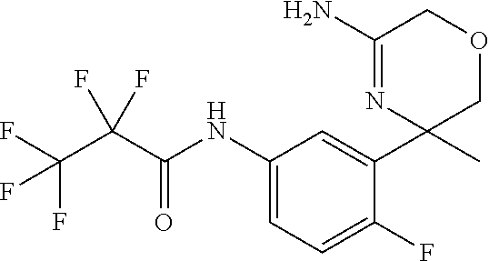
C(C(NC1=CC=C(F)C(C2(C)COCC(N)=N2)=C1)=O)(C(F)(F)F)(F)F
